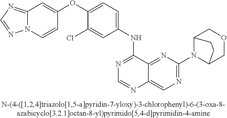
C1(OC2=CC=C(NC3=NC=NC4=CN=C(N5C6COCC5CC6)N=C34)C=C2Cl)=CC2=NC=NN2C=C1
